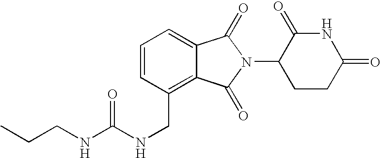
C1=C2C(=C(CNC(=O)NCCC)C=C1)C(=O)N(C1CCC(=O)NC1=O)C2=O
